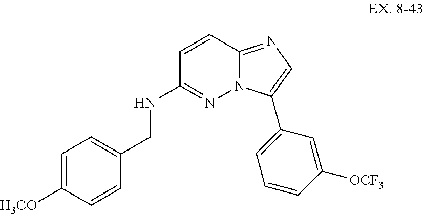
C1=CC2=NC=C(C3=CC=CC([OCF3])=C3)N2N=C1NCC1=CC=C([H3CO])C=C1
